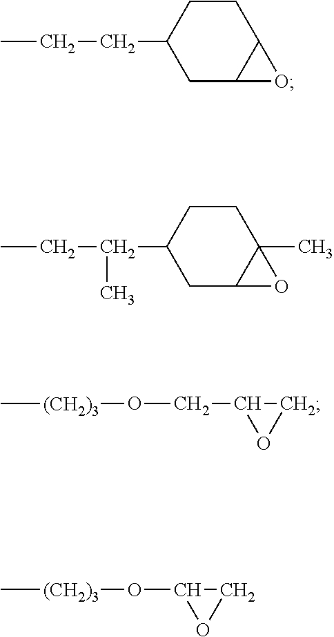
CCCC1CC2C(CC1)O2.CCC(C1CC2C(C)(CC1)O2)C.C[(CH2)3]OCC1OC1.C[(CH2)3]OC1OC1
